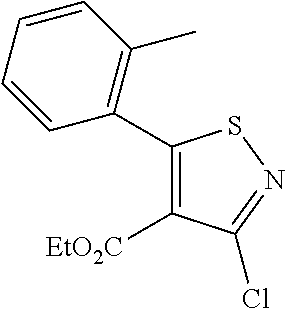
C1(C2=C(C)C=CC=C2)=C([EtO2C])C(Cl)=NS1
